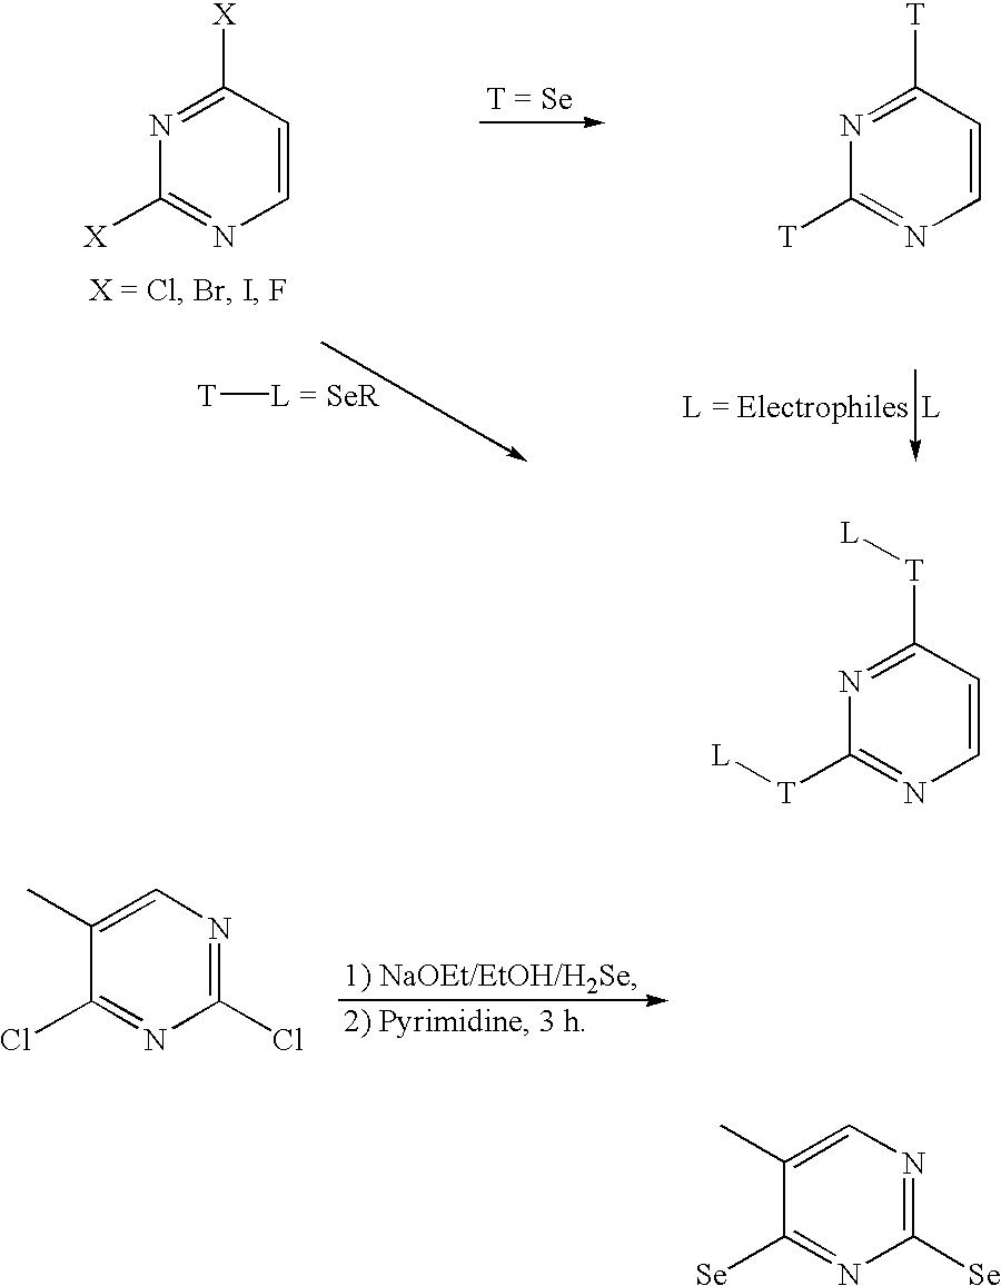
C1([T])=NC=CC([T])=N1.[T][L = SeR].C1([X])=NC=CC([X])=N1.C1(Cl)=NC(Cl)=NC=C1C.C1([T][L])=NC=CC([T][L])=N1.C1([Se])=NC([Se])=NC=C1C
